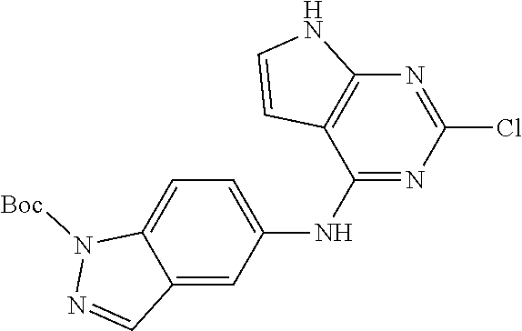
C12=C(N=C(Cl)N=C1NC1=CC=C3C(=C1)C=NN3[Boc])NC=C2
